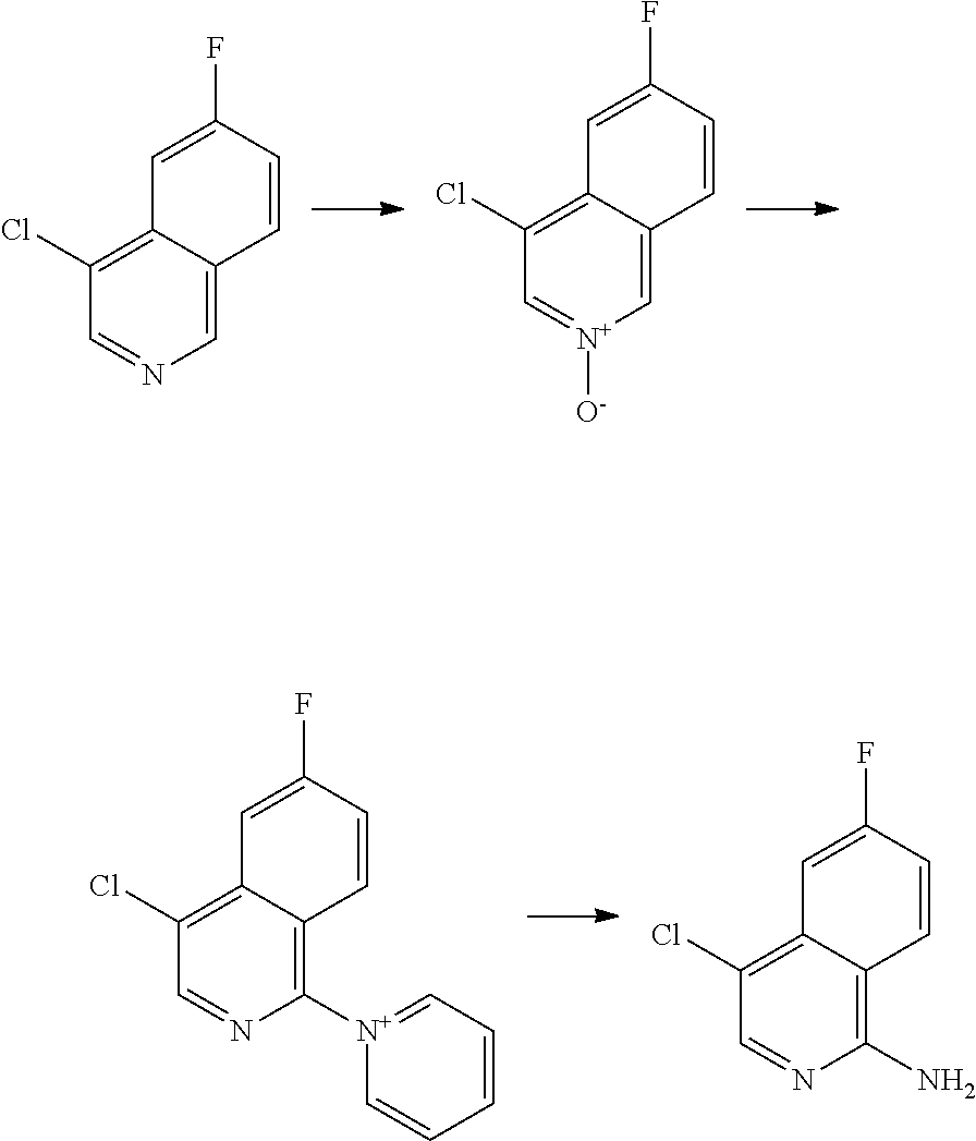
C1([N+]2=CC=CC=C2)=C2C(=C(Cl)C=N1)C=C(F)C=C2.C1(N)=C2C(=C(Cl)C=N1)C=C(F)C=C2.C1=C2C(=C(Cl)C=N1)C=C(F)C=C2.C1=C2C(=C(Cl)C=[N+]1[O-])C=C(F)C=C2
